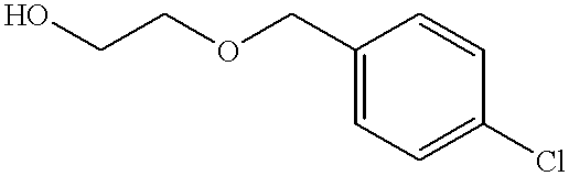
C(OCC1=CC=C(Cl)C=C1)CO
